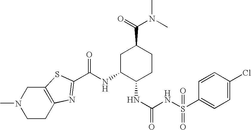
C(NC1C(NC(=O)NS(C2=CC=C(Cl)C=C2)(=O)=O)CCC(C(=O)N(C)C)C1)(=O)C1=NC2=C(CN(C)CC2)S1
